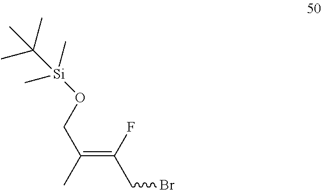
O(CC(=C(F)CBr)C)[Si](C)(C)C(C)(C)C
